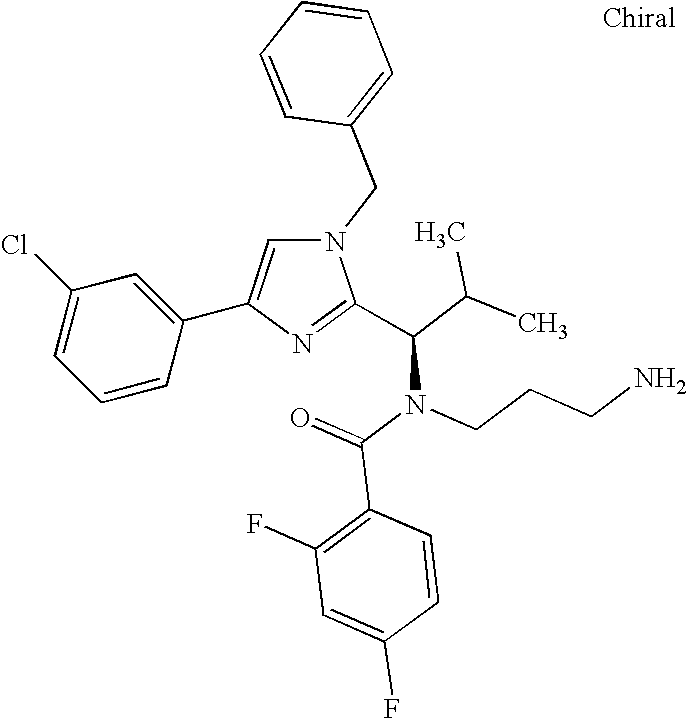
N1(CC2=CC=CC=C2)C=C(C2=CC(Cl)=CC=C2)N=C1C(C(C)C)N(C(=O)C1=C(F)C=C(F)C=C1)CCCN
